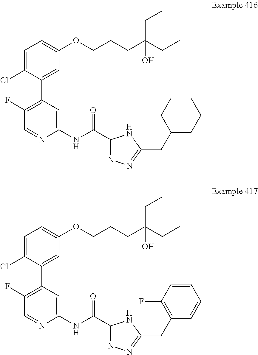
C1=C(Cl)C(C2=C(F)C=NC(NC(C3=NN=C(CC4CCCCC4)N3)=O)=C2)=CC(OCCCC(CC)(CC)O)=C1.C1=C(Cl)C(C2=C(F)C=NC(NC(C3=NN=C(CC4=C(F)C=CC=C4)N3)=O)=C2)=CC(OCCCC(CC)(CC)O)=C1
